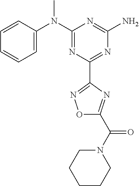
C1=CC(N(C2=NC(C3=NOC(C(N4CCCCC4)=O)=N3)=NC(N)=N2)C)=CC=C1
